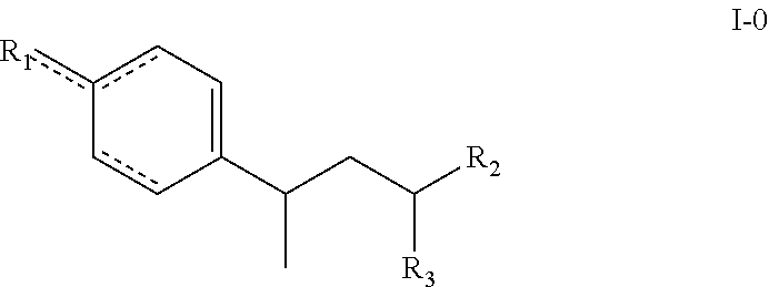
C1(C(CC([R2])[R3])C)=Ccc([R1])-cc1
